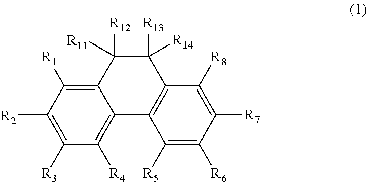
C1([R1])=C2C(=C([R4])C([R3])=C1[R2])C1=C(C([R8])=C([R7])C([R6])=C1[R5])C([R14])([R13])C2([R11])[R12]
